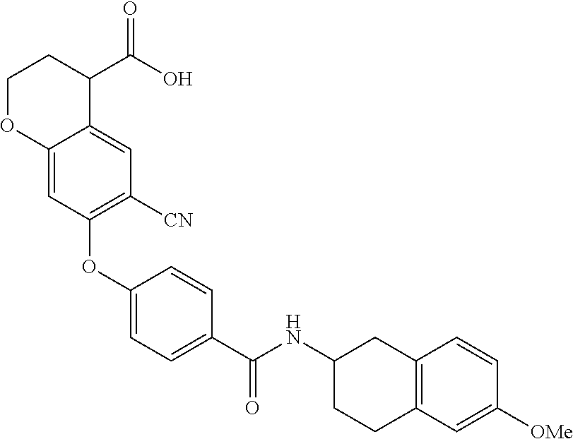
C1(OC2=C([CN])C=C3C(=C2)OCCC3C(O)=O)=CC=C(C(NC2CCC3=C(C2)C=CC([OMe])=C3)=O)C=C1
